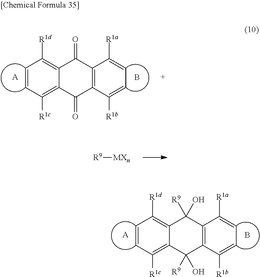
[R9][MXn].C1=CC([R1c])=C2C(=C1[R1d])C(O)([R9])C1=C(C2(O)[R9])C([R1b])=CC=C1[R1a].[A].B.C1=CC([R1c])=C2C(=C1[R1d])C(=O)C1=C(C2=O)C([R1b])=CC=C1[R1a].[A].B
